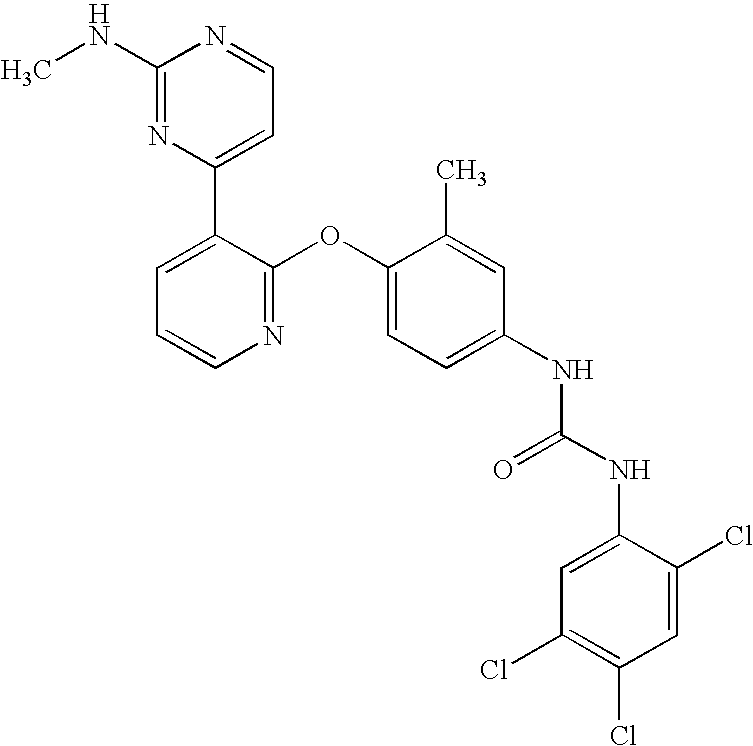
C1(NC)=NC(C2=CC=CN=C2OC2=CC=C(NC(NC3=CC(Cl)=C(Cl)C=C3Cl)=O)C=C2C)=CC=N1
